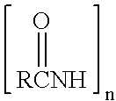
[RCNH]=O
